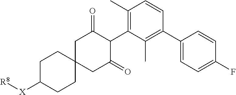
C1(C)=C(C2C(=O)CC3(CC2=O)CCC([X][R8])CC3)C(C)=C(C2=CC=C(F)C=C2)C=C1
